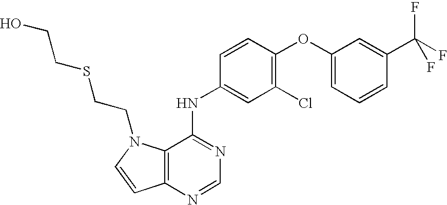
C12=C(N=CN=C1NC1=CC(Cl)=C(OC3=CC=CC(C(F)(F)F)=C3)C=C1)C=CN2CCSCCO
